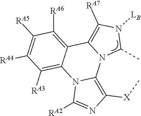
C1([RA5])=C([RA4])C([RA3])=C2C(=C1[RA6])C1=C([RA7])N([LB])C(C)N1C1=C([X]C)N=C([RA2])N21
